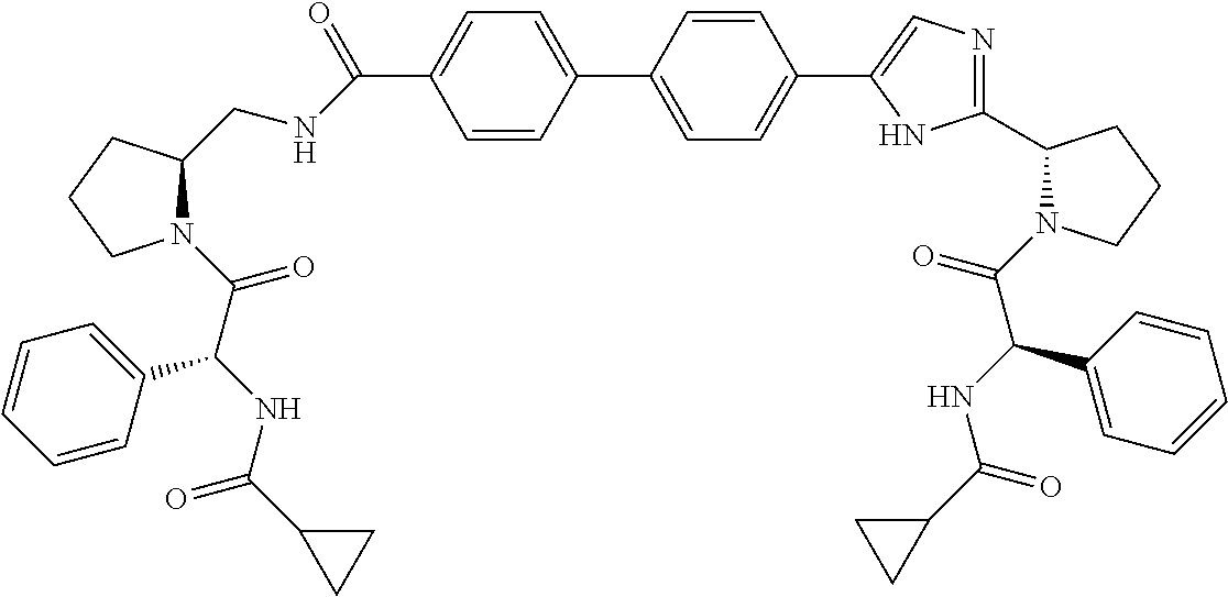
C1=C(C2=CC=C(C3=CN=C(C4N(C(C(NC(C5CC5)=O)C5=CC=CC=C5)=O)CCC4)N3)C=C2)C=CC(C(=O)NCC2N(C(C(NC(C3CC3)=O)C3=CC=CC=C3)=O)CCC2)=C1
